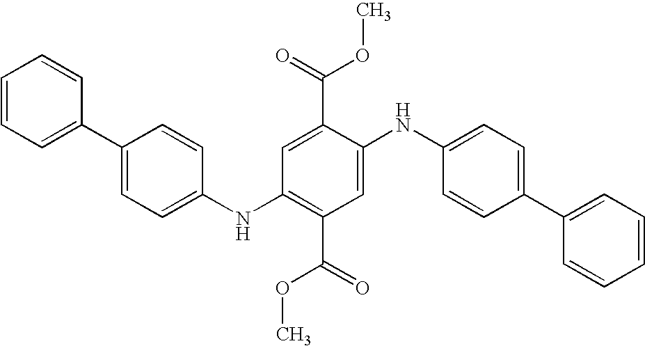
C1(NC2=CC=C(C3=CC=CC=C3)C=C2)=C(C(=O)OC)C=C(NC2=CC=C(C3=CC=CC=C3)C=C2)C(C(OC)=O)=C1
